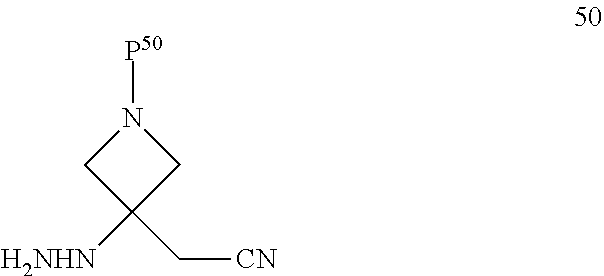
[H2NHN]C1(C[CN])CN([P50])C1
